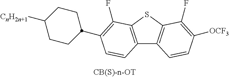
C12=C(SC3=C1C=CC([OCF3])=C3F)C(F)=C(C1CCC([CnH2n+1])CC1)C=C2
